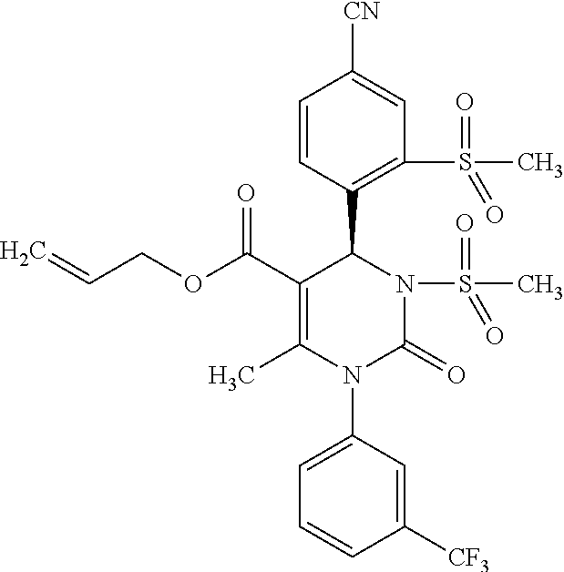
C1(C(OCC=C)=O)=C(C)N(C2=CC=CC([CF3])=C2)C(=O)N(S(=O)(=O)C)C1C1=C(S(=O)(=O)C)C=C([CN])C=C1
